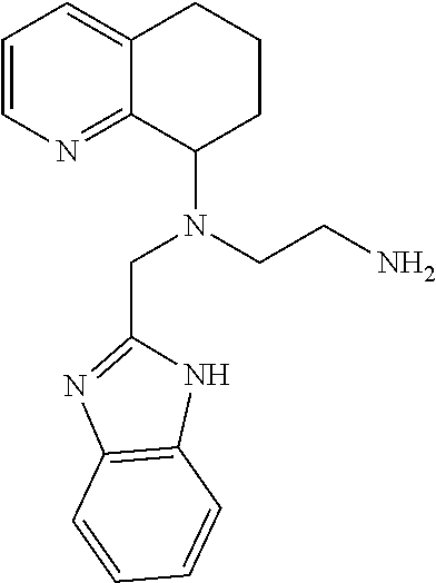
C1=CN=C2C(=C1)CCCC2N(CCN)CC1=NC2=C(N1)C=CC=C2
